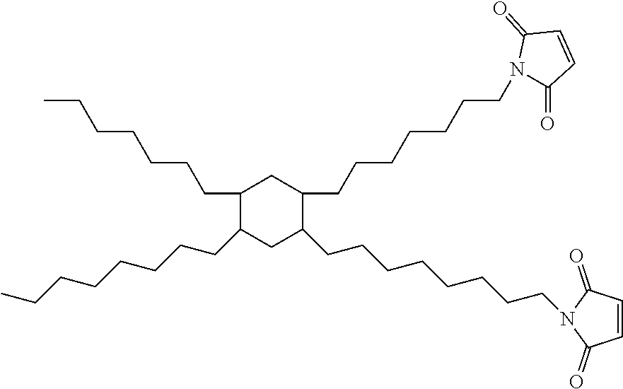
C1(CCCCCCC)C(CCCCCCCC)CC(CCCCCCCCN2C(=O)C=CC2=O)C(CCCCCCCN2C(=O)C=CC2=O)C1
